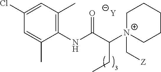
[Y].C1=C(C)C(NC(C(N2(C[Z])CCCCC2)CC)=O)=C(C)C=C1Cl
